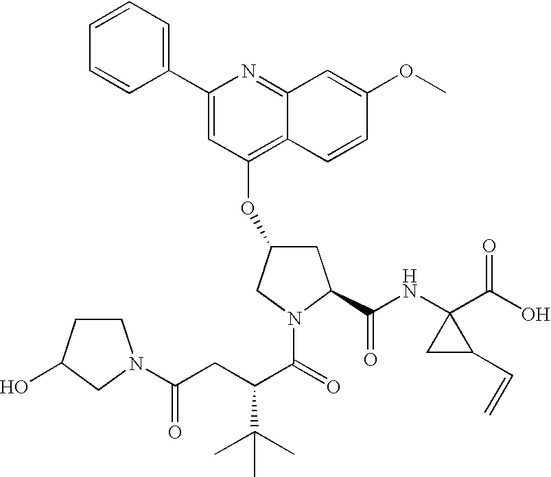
C1=CC=C(C2=CC(OC3CC(C(NC4(C(O)=O)CC4C=C)=O)N(C(=O)C(CC(=O)N4CCC(O)C4)C(C)(C)C)C3)=C3C(=N2)C=C(OC)C=C3)C=C1
